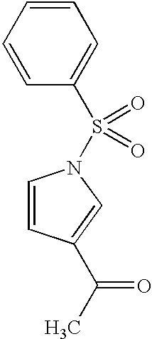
C1=CC(C(C)=O)=CN1S(C1=CC=CC=C1)(=O)=O
